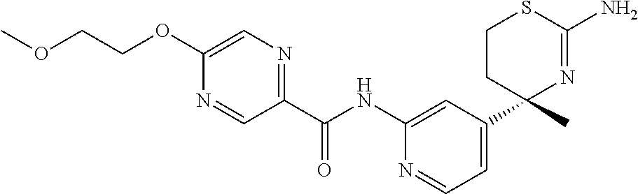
C(NC1=CC(C2(C)N=C(N)SCC2)=CC=N1)(=O)C1=NC=C(OCCOC)N=C1
